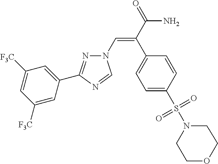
N1(C=C(C(=O)N)C2=CC=C(S(N3CCOCC3)(=O)=O)C=C2)N=C(C2=CC([F3C])=CC([F3C])=C2)N=C1
